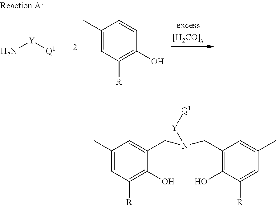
N[Y][Q1].C1(C)=CC([R])=C(O)C=C1.C1(C)=CC([R])=C(O)C(CN(CC2=C(O)C([R])=CC(C)=C2)[Y][Q1])=C1
